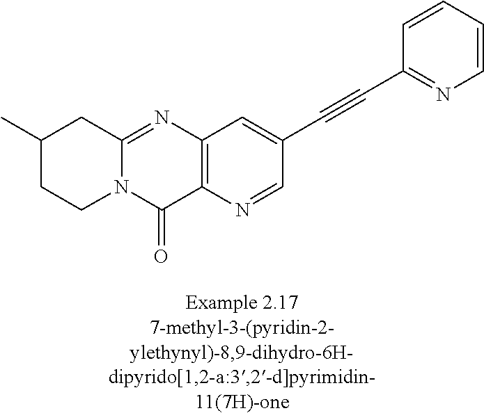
N12C(=NC3=C(C1=O)N=CC(C#CC1=NC=CC=C1)=C3)CC(C)CC2
